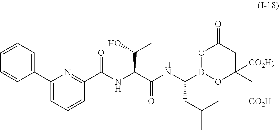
C(NC(C(NC(C1=NC(C2=CC=CC=C2)=CC=C1)=O)C(C)O)=O)(CC(C)C)B1OC([CO2H])(C[CO2H])CC(=O)O1
